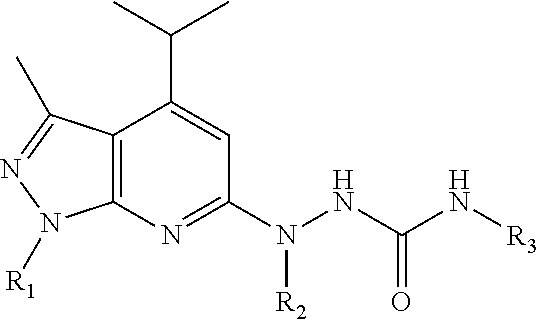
C12=C(N=C(N(NC(N[R3])=O)[R2])C=C1C(C)C)N([R1])N=C2C
